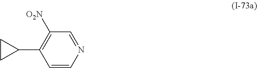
C1=CN=CC([O2N])=C1C1CC1
